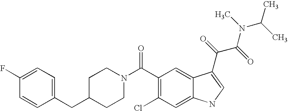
C1(F)=CC=C(CC2CCN(C(C3=C(Cl)C=C4C(=C3)C(C(C(=O)N(C(C)C)C)=O)=CN4)=O)CC2)C=C1
